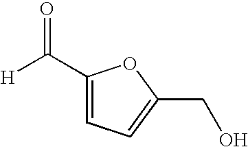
C1(C([H])=O)=CC=C(CO)O1
